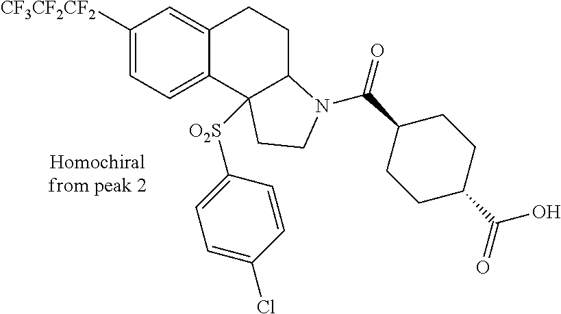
C1([CF3CF2CF2])=CC=C2C(=C1)CCC1C2([O2S]C2=CC=C(Cl)C=C2)CCN1C(=O)C1CCC(C(=O)O)CC1
